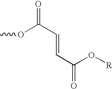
COC(C=CC(=O)O[R])=O
